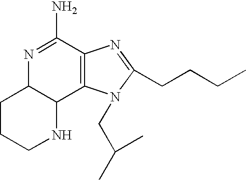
C12CCCNC1C1=C(C(N)=N2)N=C(CCCC)N1CC(C)C
